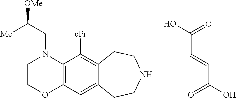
C1COC2=C(N1CC([Me])[OMe])C([cPr])=C1C(=C2)CCNCC1.OC(=O)C=CC(O)=O
